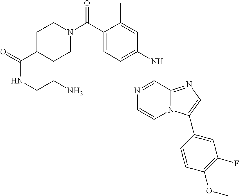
C1(C)=CC(NC2=NC=CN3C2=NC=C3C2=CC(F)=C(OC)C=C2)=CC=C1C(N1CCC(C(=O)NCCN)CC1)=O
